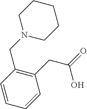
C1=CC(CN2CCCCC2)=C(CC(=O)O)C=C1
